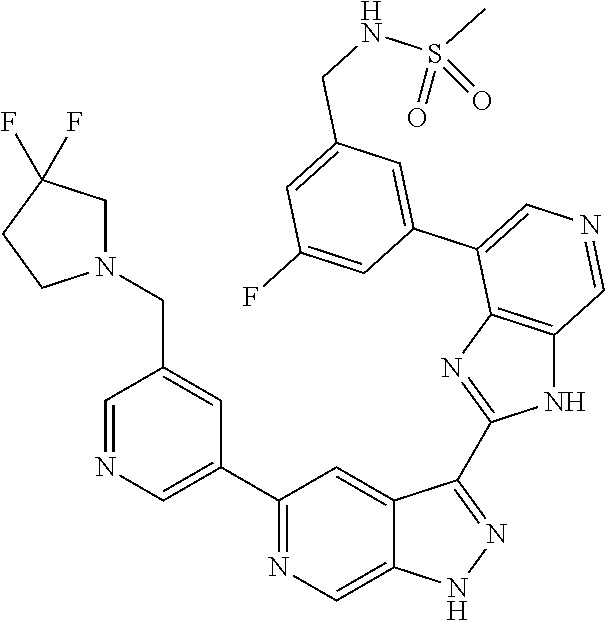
C1(C2=CN=CC(CN3CC(F)(F)CC3)=C2)=NC=C2C(=C1)C(C1=NC3=C(N1)C=NC=C3C1=CC(CNS(C)(=O)=O)=CC(F)=C1)=NN2
